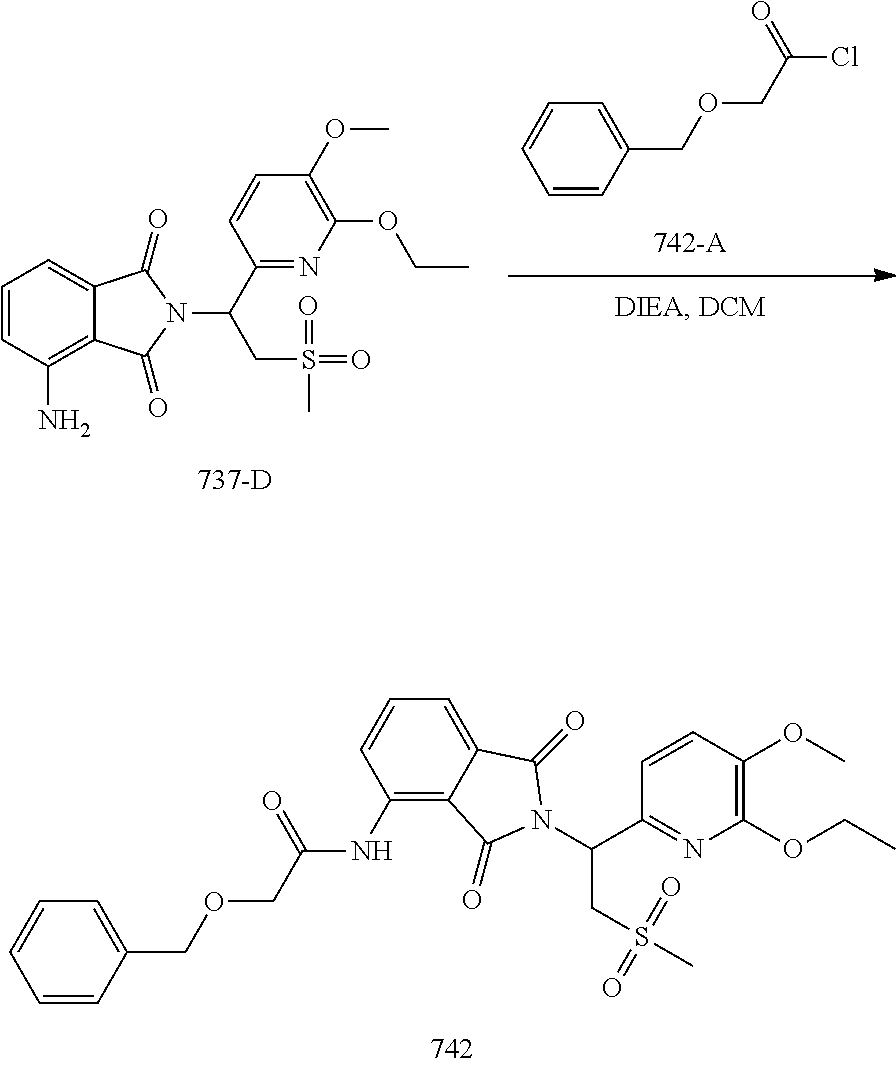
C1=CC(COCC(Cl)=O)=CC=C1.C1=CC(N)=C2C(=C1)C(=O)N(C(CS(=O)(C)=O)C1=NC(OCC)=C(OC)C=C1)C2=O.C1(NC(COCC2=CC=CC=C2)=O)=C2C(=CC=C1)C(=O)N(C(C1=NC(OCC)=C(OC)C=C1)CS(C)(=O)=O)C2=O
